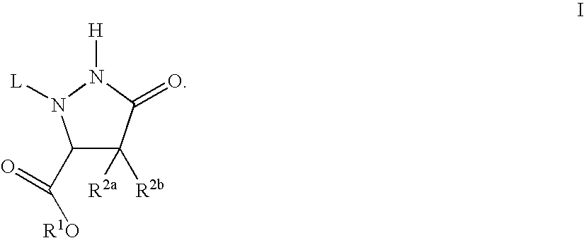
C1(C([R1O])=O)C([R2b])([R2a])C(=O)N([H])N1[L]
